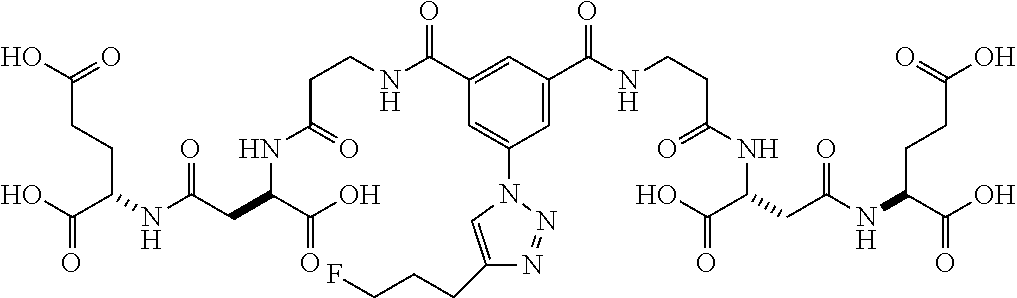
C1=C(C(NCCC(NC(C(=O)O)CC(NC(C(O)=O)CCC(O)=O)=O)=O)=O)C=C(N2C=C(CCCF)N=N2)C=C1C(=O)NCCC(NC(C(O)=O)CC(NC(C(O)=O)CCC(O)=O)=O)=O
